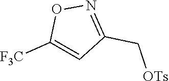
C1([F3C])=CC(C[OTs])=NO1
